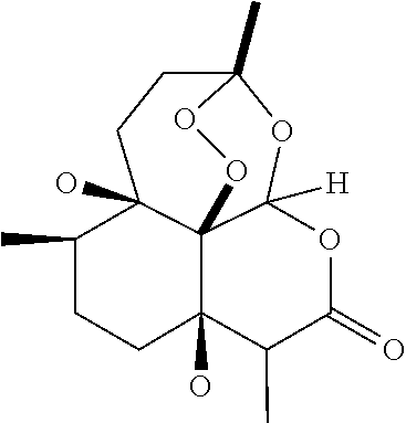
C12(C)CCC3(O)C(C)CCC4(O)C(C)C(=O)OC([H])(C43OO1)O2
